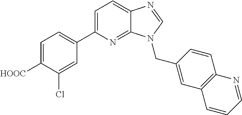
C1(C2=CC=C3C(=N2)N(CC2=CC4=C(C=C2)N=CC=C4)C=N3)=CC=C([HOOC])C(Cl)=C1
